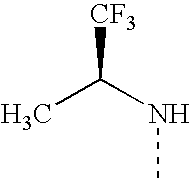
CC(NC)[CF3]
